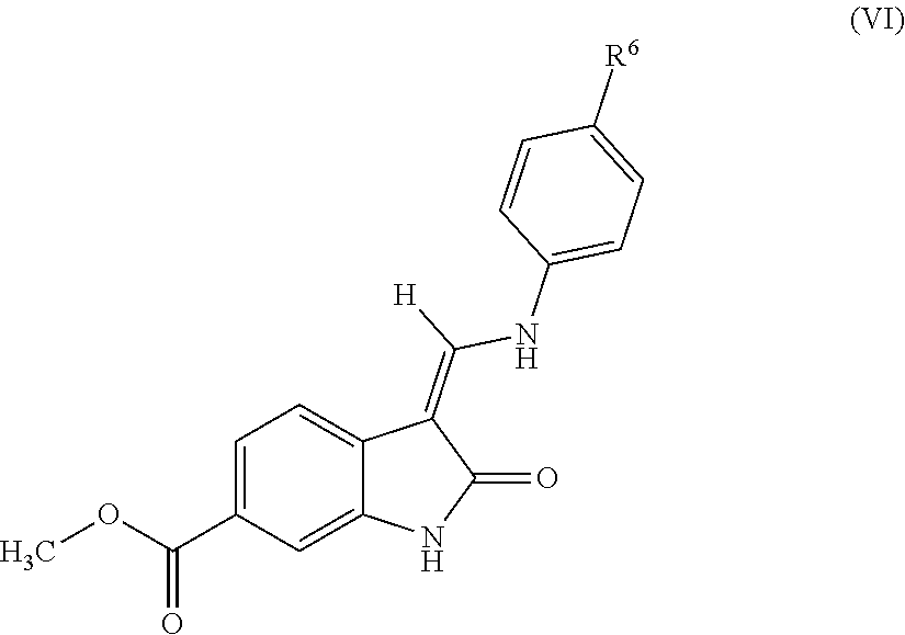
C1=C(C(OC)=O)C=C2C(=C1)C(=C([H])NC1=CC=C([R6])C=C1)C(=O)N2
